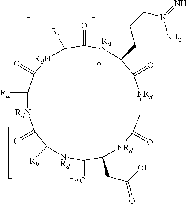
[NRd]1C(=O)C(CC(=O)O)[NRd]C(=O)C[NRd]C(=O)C(CCCN(=N)N)[RdN]C(=O)C([Rc])[RdN]C(=O)C([Ra])[RdN]C(=O)C1[Rb]
